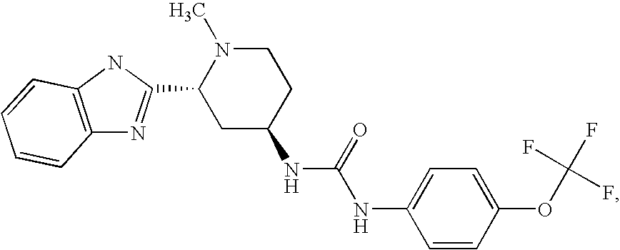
C1C(NC(NC2=CC=C(OC(F)(F)F)C=C2)=O)CCN(C)C1C1=NC2=C(N1)C=CC=C2
